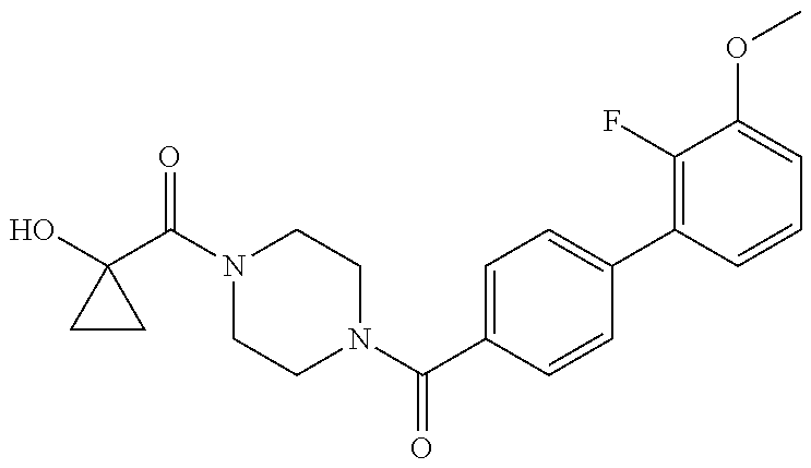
C1(O)(C(N2CCN(C(C3=CC=C(C4=C(F)C(OC)=CC=C4)C=C3)=O)CC2)=O)CC1
